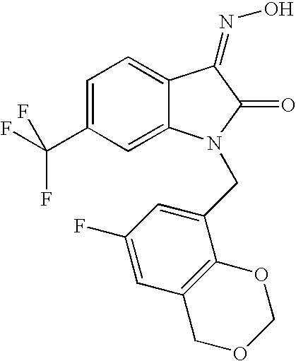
C1=C(C(F)(F)F)C=C2C(=C1)C(=NO)C(=O)N2CC1=CC(F)=CC2=C1OCOC2
